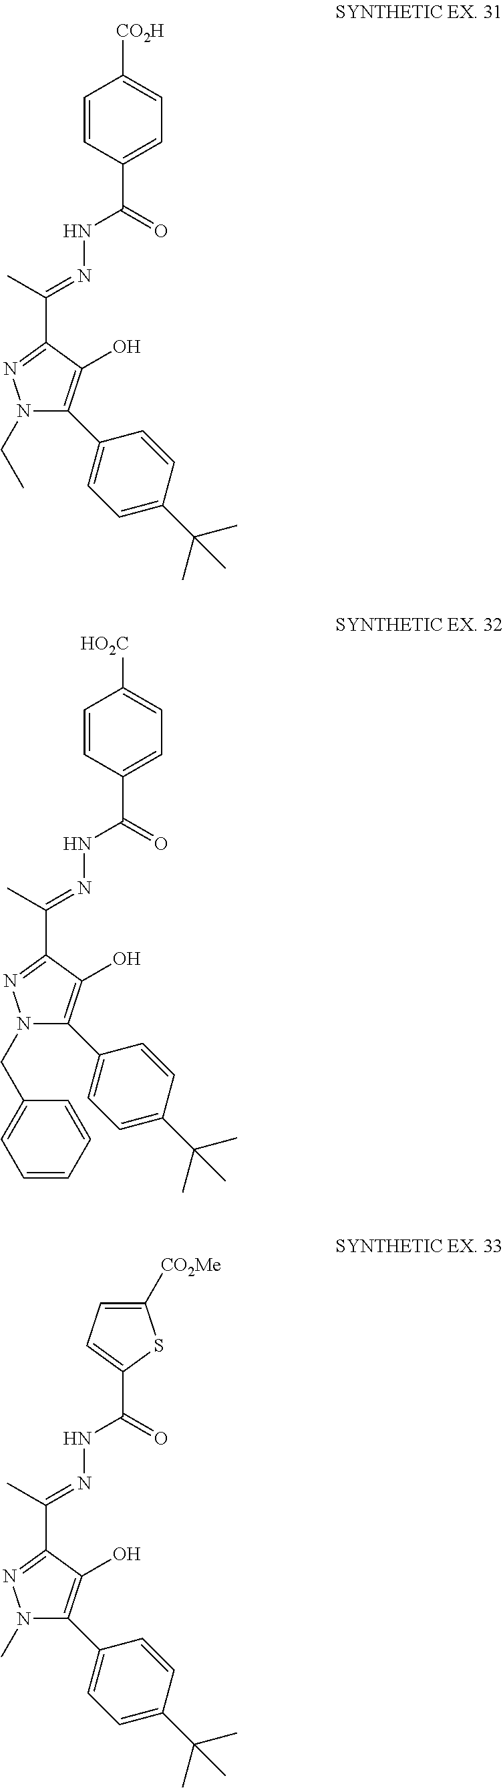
N1(CC)C(C2=CC=C(C(C)(C)C)C=C2)=C(O)C(C(C)=NNC(C2=CC=C([CO2H])C=C2)=O)=N1.N1(CC2=CC=CC=C2)C(C2=CC=C(C(C)(C)C)C=C2)=C(O)C(C(C)=NNC(C2=CC=C([HO2C])C=C2)=O)=N1.N1(C)C(C2=CC=C(C(C)(C)C)C=C2)=C(O)C(C(C)=NNC(C2=CC=C([CO2Me])S2)=O)=N1
